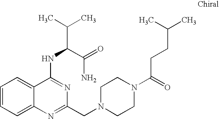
C1=CC=C2C(=C1)C(NC(C(C)C)C(=O)N)=NC(CN1CCN(C(=O)CCC(C)C)CC1)=N2
